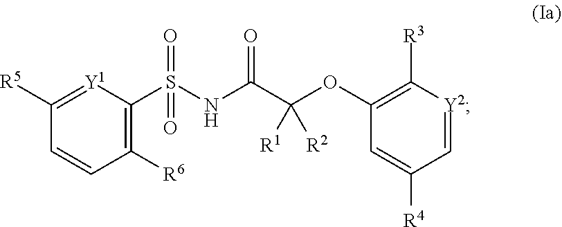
C1([R6])=C(S(NC(C(OC2=C([R3])[Y2]=CC([R4])=C2)([R1])[R2])=O)(=O)=O)[Y1]=C([R5])C=C1
